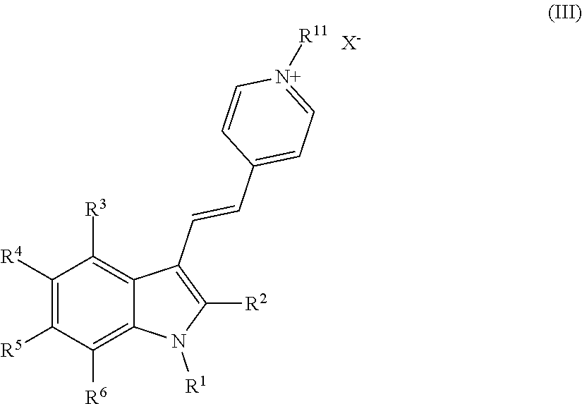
C1([R4])=C([R5])C([R6])=C2C(=C1[R3])C(C=CC1=CC=[N+]([R11])C=C1)=C([R2])N2[R1].[X-]
